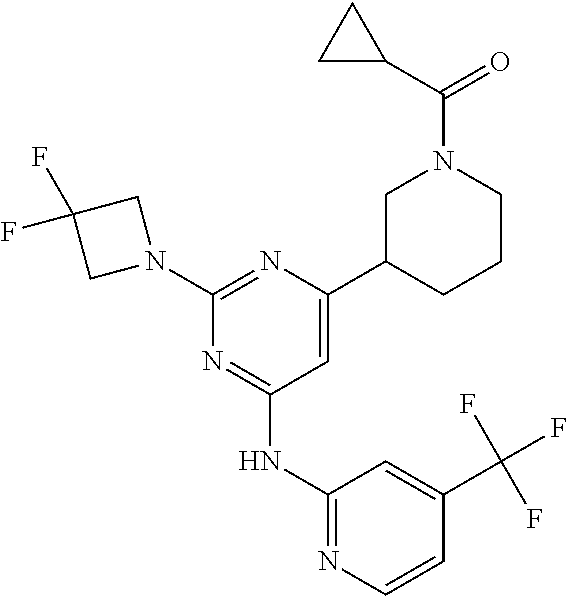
N1=C(NC2=NC=CC(C(F)(F)F)=C2)C=C(C2CN(C(C3CC3)=O)CCC2)N=C1N1CC(F)(F)C1
